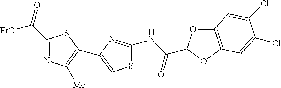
C1(C(=O)[EtO])=NC([Me])=C(C2=CSC(NC(=O)C3OC4=C(O3)C=C(Cl)C(Cl)=C4)=N2)S1
